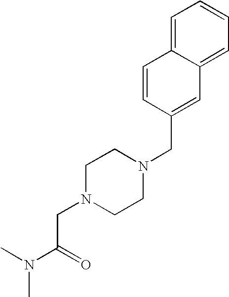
C1N(CC(N(C)C)=O)CCN(CC2=CC3=CC=CC=C3C=C2)C1
